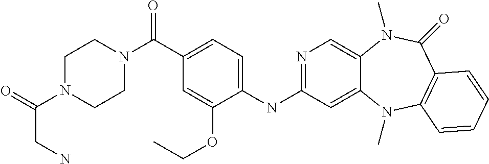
C1(C(=O)N2CCN(C(=O)CN)CC2)=CC=C(NC2=NC=C3C(=C2)N(C)C2=C(C(=O)N3C)C=CC=C2)C(OCC)=C1
